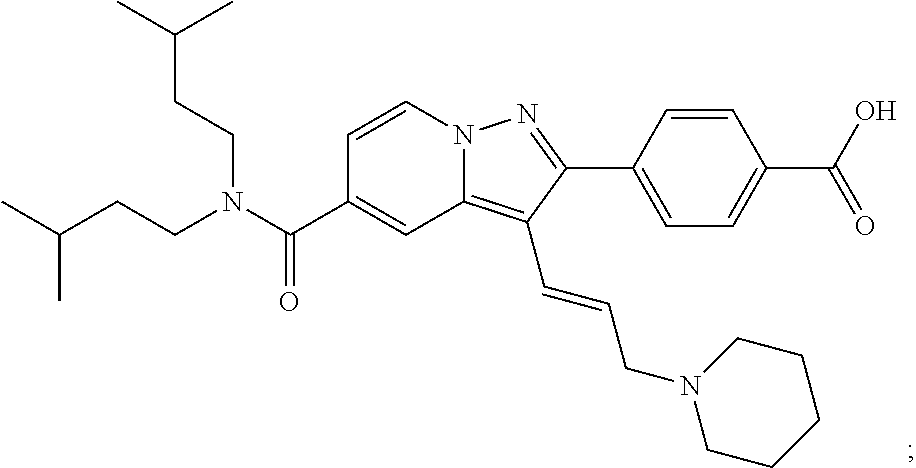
N12C(=C(C=CCN3CCCCC3)C(C3=CC=C(C(O)=O)C=C3)=N1)C=C(C(N(CCC(C)C)CCC(C)C)=O)C=C2
